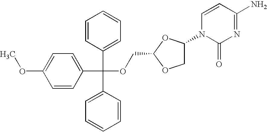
O(C1=CC=C(C(OCC2OCC(N3C(=O)N=C(N)C=C3)O2)(C2=CC=CC=C2)C2=CC=CC=C2)C=C1)C
